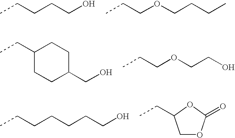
CCCCCO.CCCOCCCC.C(C1CCC(CO)CC1)C.CCCOCCO.CCCCCCCO.C1OC(=O)OC1CC
